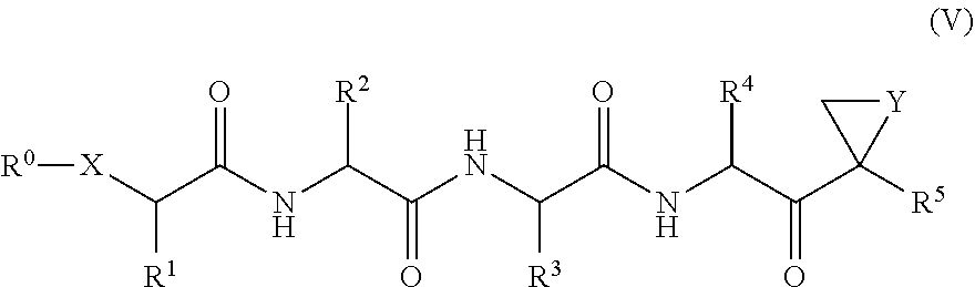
[R0][X]C(C(NC(C(NC(C(NC(C(C1([R5])[Y]C1)=O)[R4])=O)[R3])=O)[R2])=O)[R1]
